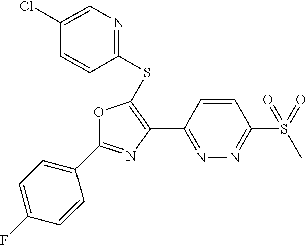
C1(SC2=C(C3=NN=C(S(=O)(C)=O)C=C3)N=C(C3=CC=C(F)C=C3)O2)=NC=C(Cl)C=C1
